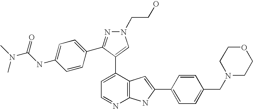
C1=C(C2=CN(CCO)N=C2C2=CC=C(NC(N(C)C)=O)C=C2)C2=C(N=C1)NC(C1=CC=C(CN3CCOCC3)C=C1)=C2
